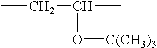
CCC(C)O[C(CH3)3]
